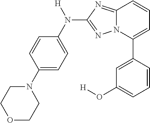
C1=C(C2=CC=CC3=NC(N(C4=CC=C(N5CCOCC5)C=C4)[H])=NN23)C=CC=C1O[H]
